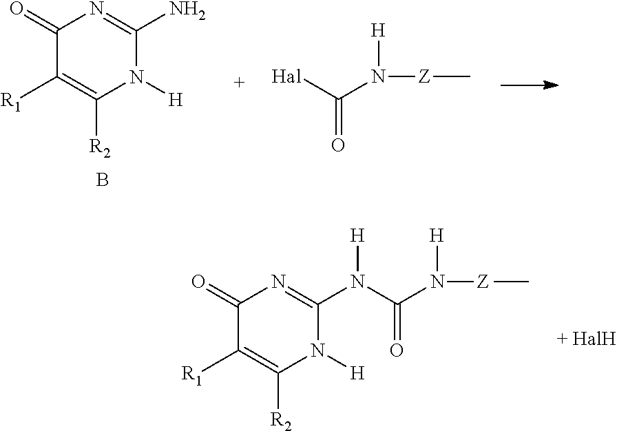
C1(=O)C([R1])=C([R2])N([H])C(N)=N1.B.O=C([Hal])N([Z]C)[H].C1(=O)C([R1])=C([R2])N([H])C(N(C(N([Z]C)[H])=O)[H])=N1
